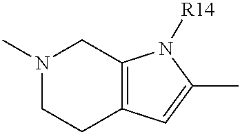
N1(C)CCC2=C(C1)N([R14])C(C)=C2
